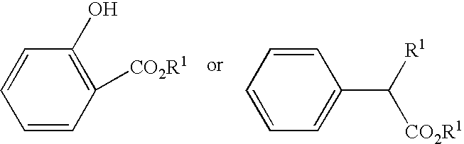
C1=CC([CO2R1])=C(O)C=C1.C1=CC=CC(C([R1])[CO2R1])=C1
